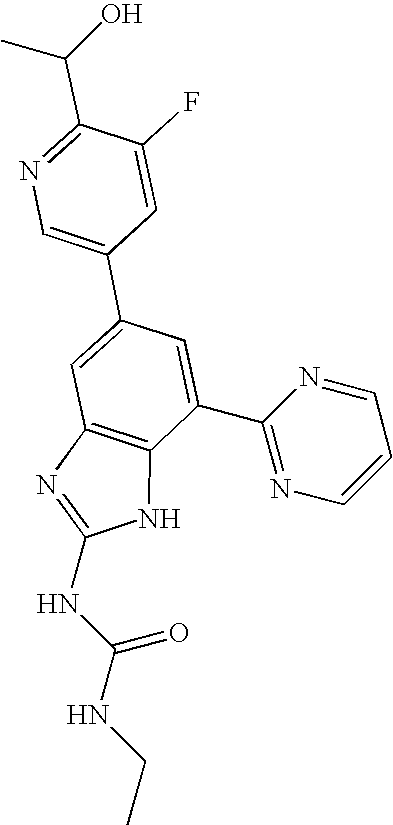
C1=C(C2=CN=C(C(O)C)C(F)=C2)C=C(C2=NC=CC=N2)C2=C1N=C(NC(NCC)=O)N2
